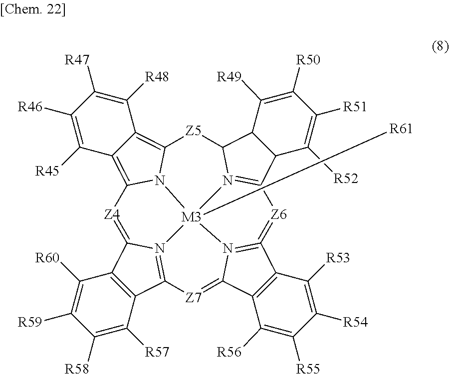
C1([R59])=C([R60])C2=C(C([R57])=C1[R58])C1=N3C2=[Z4]C2=C4C(=C5N2[M3]32([R61])N3=C(=[Z6]C6=N2C(C2C([R49])=C([R50])C([R51])=C([R52])C26)[Z5]5)C2=C(C([R56])=C([R55])C([R54])=C2[R53])C3=[Z7]1)C([R48])=C([R47])C([R46])=C4[R45]
